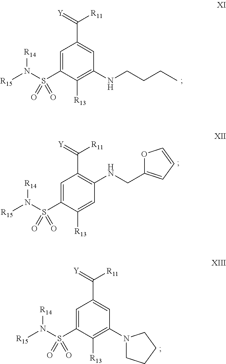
C1=C(S(N([R15])[R14])(=O)=O)C([R13])=C(NCCCC)C=C1C(=[Y])[R11].C1=C(S(N([R15])[R14])(=O)=O)C([R13])=CC(NCC2=CC=CO2)=C1C(=[Y])[R11].C1=C(S(N([R15])[R14])(=O)=O)C([R13])=C(N2CCCC2)C=C1C(=[Y])[R11]
